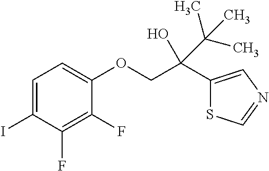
C1=C(I)C(F)=C(F)C(OCC(C2=CN=CS2)(O)C(C)(C)C)=C1
